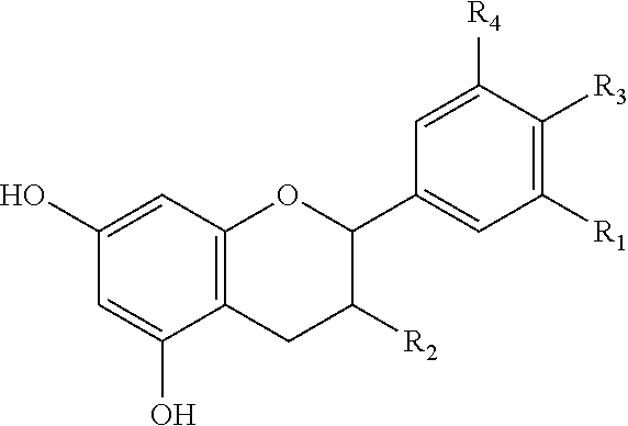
C12=C(C(O)=CC(O)=C1)CC([R2])C(C1=CC([R1])=C([R3])C([R4])=C1)O2
